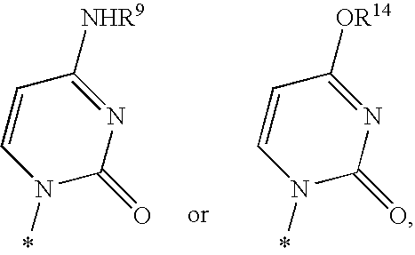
C1=CN(*)C(=O)N=C1[NHR9].C1=CN(*)C(=O)N=C1[OR14]
